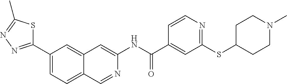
C1(C2=NN=C(C)S2)=CC=C2C(=C1)C=C(NC(C1=CC(SC3CCN(C)CC3)=NC=C1)=O)N=C2
